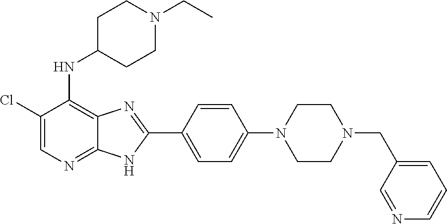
C1(Cl)=CN=C2C(=C1NC1CCN(CC)CC1)N=C(C1=CC=C(N3CCN(CC4=CC=CN=C4)CC3)C=C1)N2
